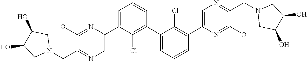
C1(OC)=NC(C2=CC=CC(C3=CC=CC(C4=CN=C(CN5CC(O)C(O)C5)C(OC)=N4)=C3Cl)=C2Cl)=CN=C1CN1CC(O)C(O)C1
